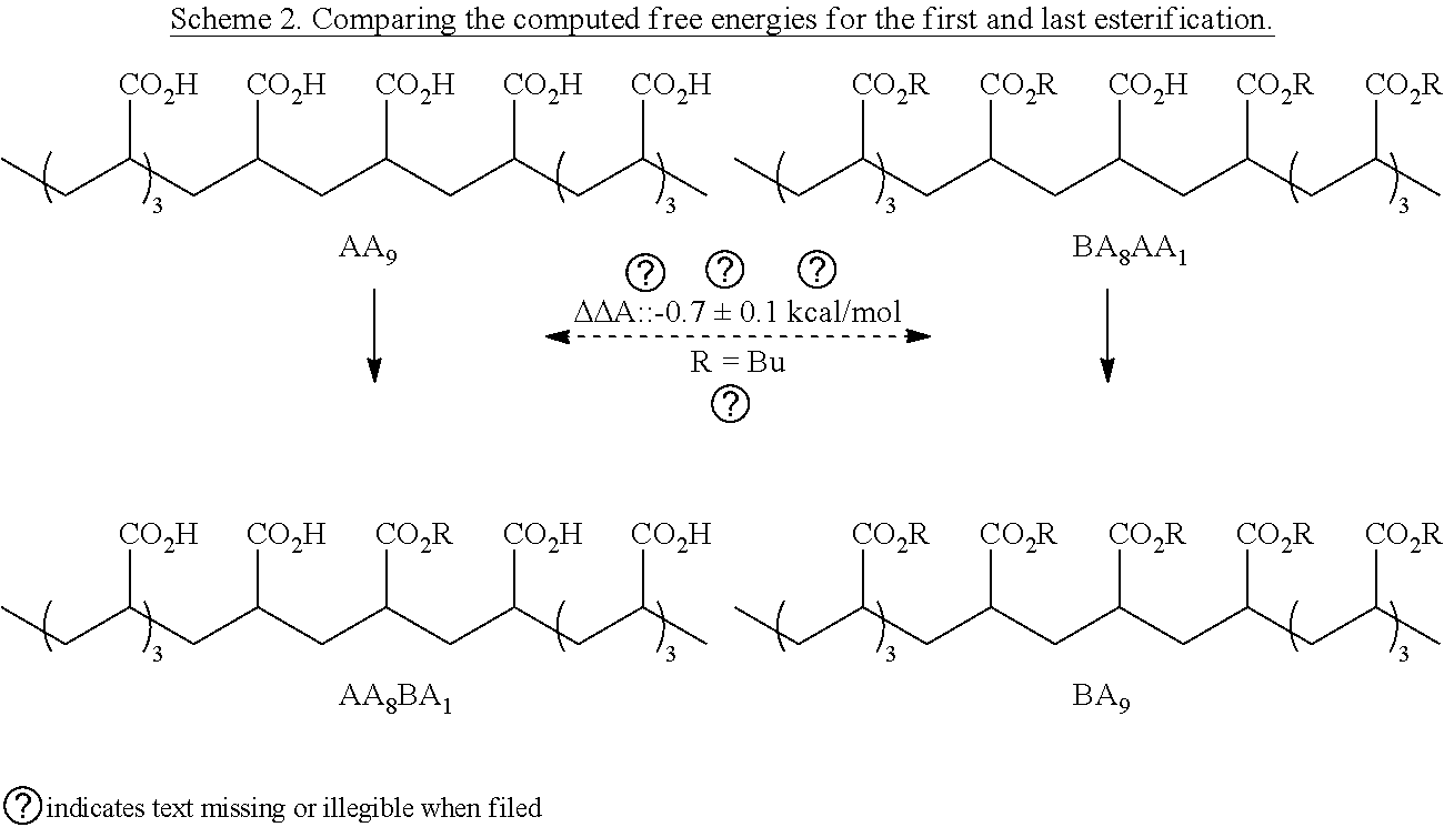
CCC(CC(CC(CC(CC(C)[CO2H])[CO2H])[CO2H])[CO2H])[CO2H].[AA9].CCC(CC(CC(CC(CC(C)[CO2R])[CO2R])[CO2H])[CO2R])[CO2R].[BA8AA1].CCC(CC(CC(CC(CC(C)[CO2H])[CO2H])[CO2R])[CO2H])[CO2H].CCC(CC(CC(CC(CC(C)[CO2R])[CO2R])[CO2R])[CO2R])[CO2R].[AA8BA1].[BA9]
